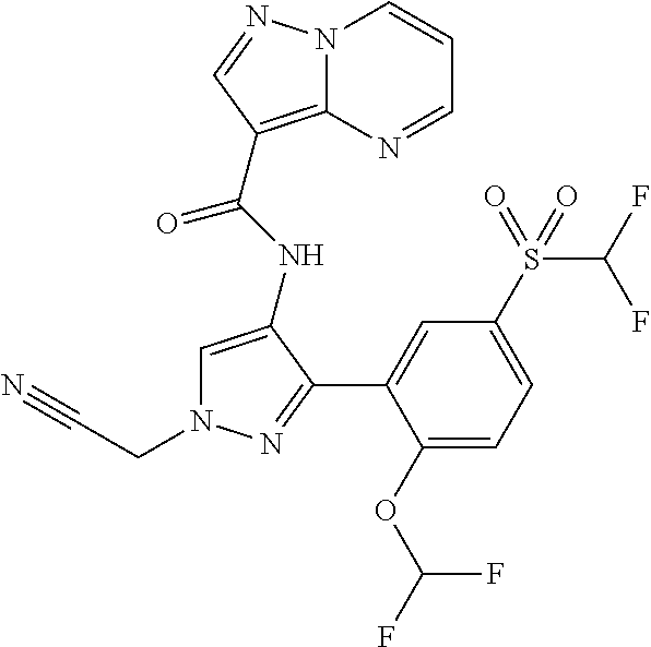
N12C(=C(C(NC3=CN(CC#N)N=C3C3=CC(S(C(F)F)(=O)=O)=CC=C3OC(F)F)=O)C=N1)N=CC=C2
